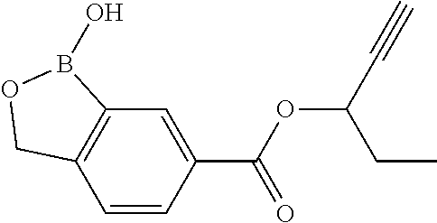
C12=C(C=CC(C(OC(C#C)CC)=O)=C1)COB2O
